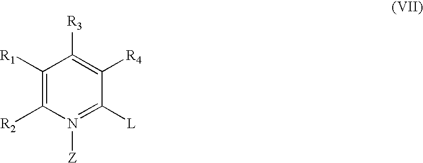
C1([R1])=C([R2])N([Z])=C([L])C([R4])=C1[R3]
